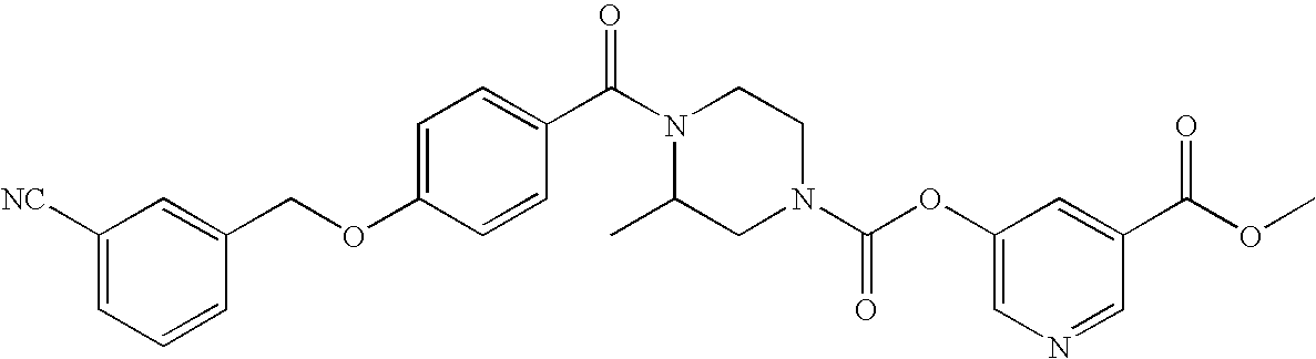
C1(C)CN(C(OC2=CN=CC(C(OC)=O)=C2)=O)CCN1C(C1=CC=C(OCC2=CC([NC])=CC=C2)C=C1)=O
